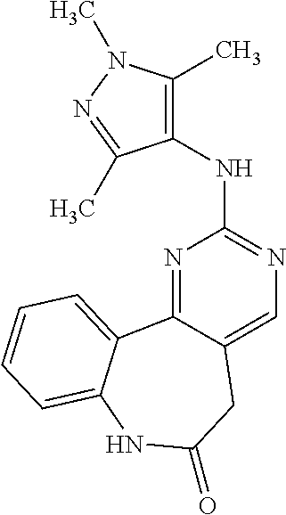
N1=C2C(=CN=C1NC1=C(C)N(C)N=C1C)CC(=O)NC1=CC=CC=C21
